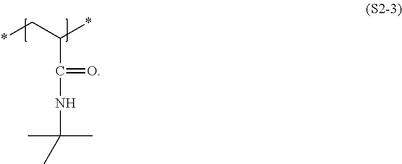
*CC(*)C(=O)NC(C)(C)C
